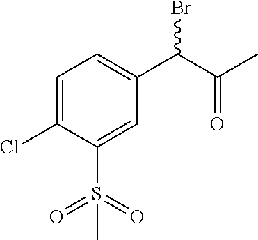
C1=C(Cl)C(S(=O)(=O)C)=CC(C(C(C)=O)Br)=C1
